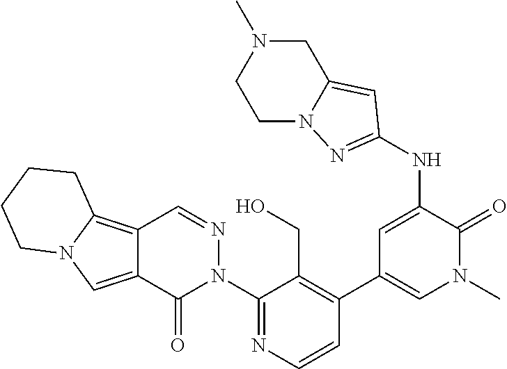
C1=CN=C(N2N=CC3=C4N(C=C3C2=O)CCCC4)C(CO)=C1C1=CN(C)C(=O)C(NC2=NN3CCN(C)CC3=C2)=C1
